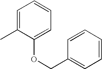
C1=C(C)C(OCC2=CC=CC=C2)=CC=C1
